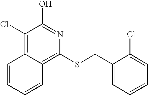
C1(Cl)=C2C(=C(SCC3=CC=CC=C3Cl)N=C1O)C=CC=C2
